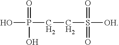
P(O)(CCS([OH])(=O)=O)(=O)O
